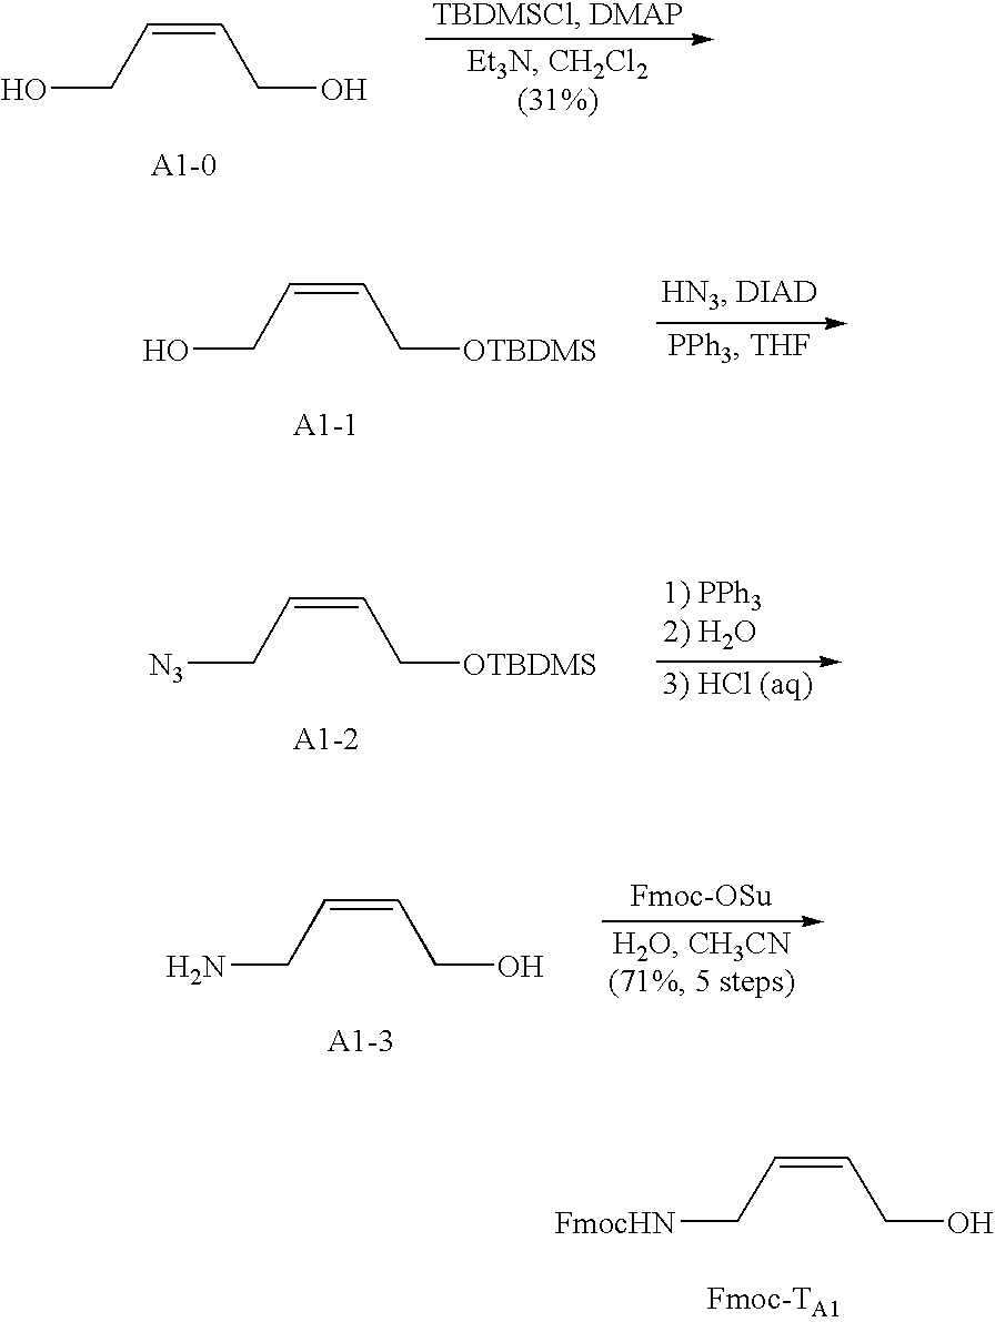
C(=CCO)CO.C(=CCO)C[OTBDMS].C(=CC[N3])C[OTBDMS].C(=CCN)CO.C(=CC[FmocHN])CO
